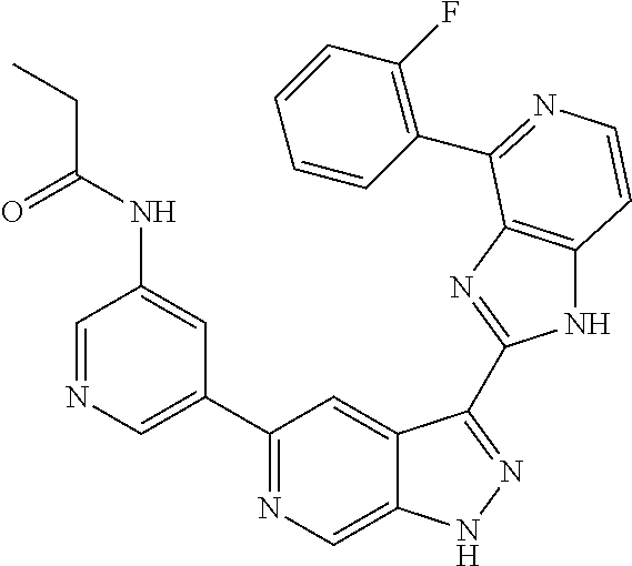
C1=NC=C(C2=NC=C3C(=C2)C(C2=NC4=C(N2)C=CN=C4C2=C(F)C=CC=C2)=NN3)C=C1NC(CC)=O
